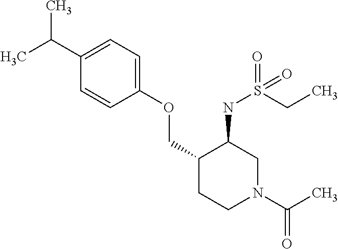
C1(C(C)C)=CC=C(OCC2CCN(C(C)=O)CC2NS(CC)(=O)=O)C=C1
